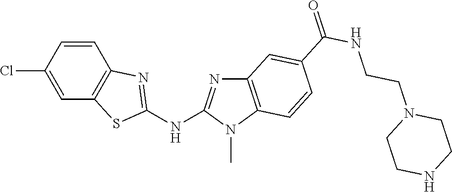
ClC1=CC2=C(C=C1)N=C(NC1=NC3=C(N1C)C=CC(C(NCCN1CCNCC1)=O)=C3)S2
